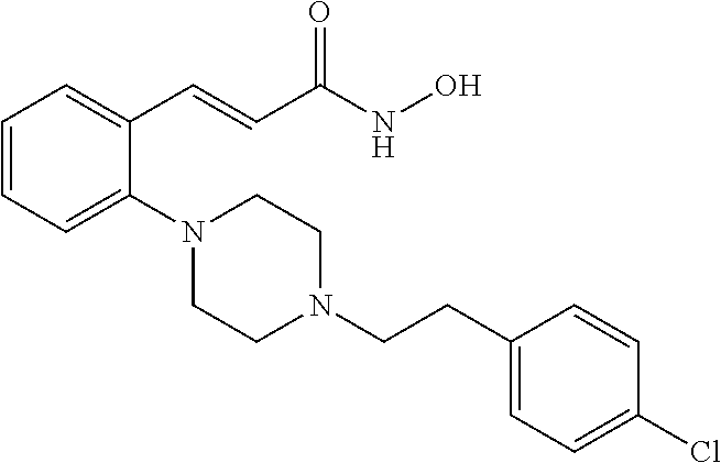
C1=CC=C(N2CCN(CCC3=CC=C(Cl)C=C3)CC2)C(C=CC(NO)=O)=C1
